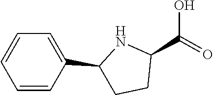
C1(C2CCC(C(O)=O)N2)=CC=CC=C1
